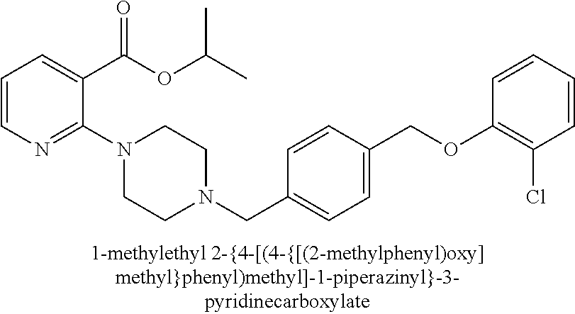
C1=CN=C(N2CCN(CC3=CC=C(COC4=C(Cl)C=CC=C4)C=C3)CC2)C(C(OC(C)C)=O)=C1
